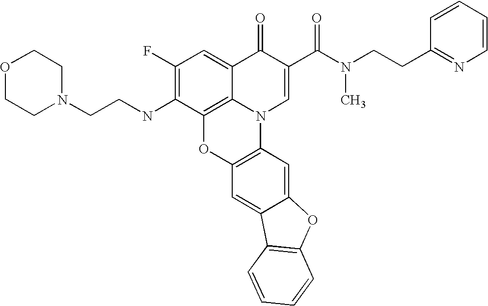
C1(F)=C(NCCN2CCOCC2)C2=C3C(=C1)C(=O)C(C(N(CCC1=NC=CC=C1)C)=O)=CN3C1=C(O2)C=C2C(=C1)OC1=C2C=CC=C1
